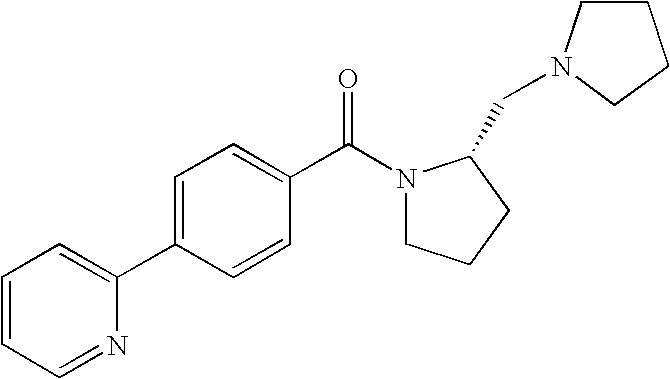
C1=CC=NC(C2=CC=C(C(N3CCCC3CN3CCCC3)=O)C=C2)=C1
